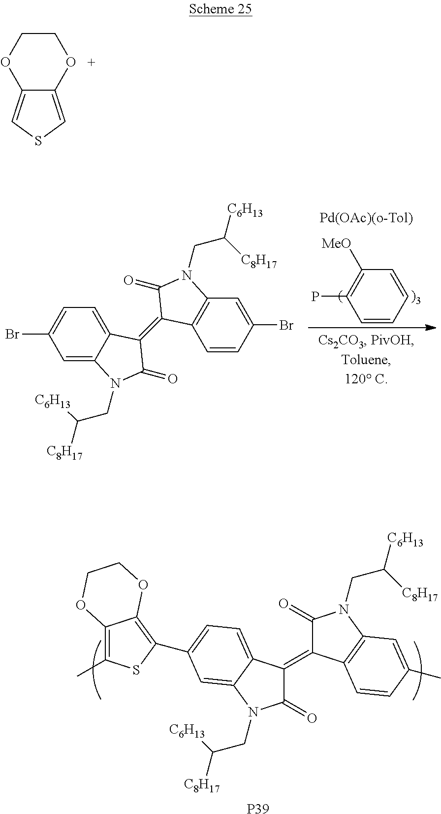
C1(=O)C(=C2C(=O)N(CC([C6H13])[C8H17])C3=C2C=CC(C)=C3)C2=CC=C(C3=C4C(=C(C)S3)OCCO4)C=C2N1CC([C8H17])[C6H13].[P39].C1=CC=CC([MeO])=C1P.C1=C2C(=CC=C1Br)C(=C1C3=C(C=C(Br)C=C3)N(CC([C6H13])[C8H17])C1=O)C(=O)N2CC([C8H17])[C6H13].C12=CSC=C1OCCO2
